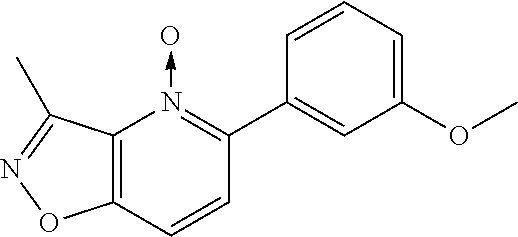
C12=C(C(C)=NO1)N(->O)=C(C1=CC(OC)=CC=C1)C=C2
